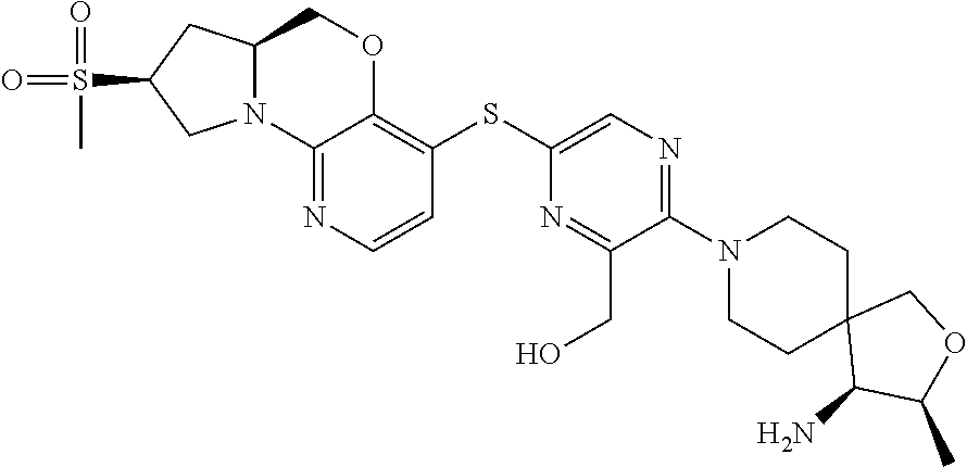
C1(N)C(C)OCC12CCN(C1=NC=C(SC3=C4OCC5CC(S(=O)(=O)C)CN5C4=NC=C3)N=C1CO)CC2
